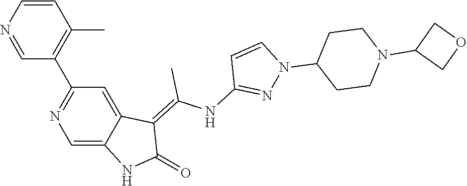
C1=CN=CC(C2=NC=C3C(=C2)C(=C(NC2=NN(C4CCN(C5COC5)CC4)C=C2)C)C(=O)N3)=C1C
